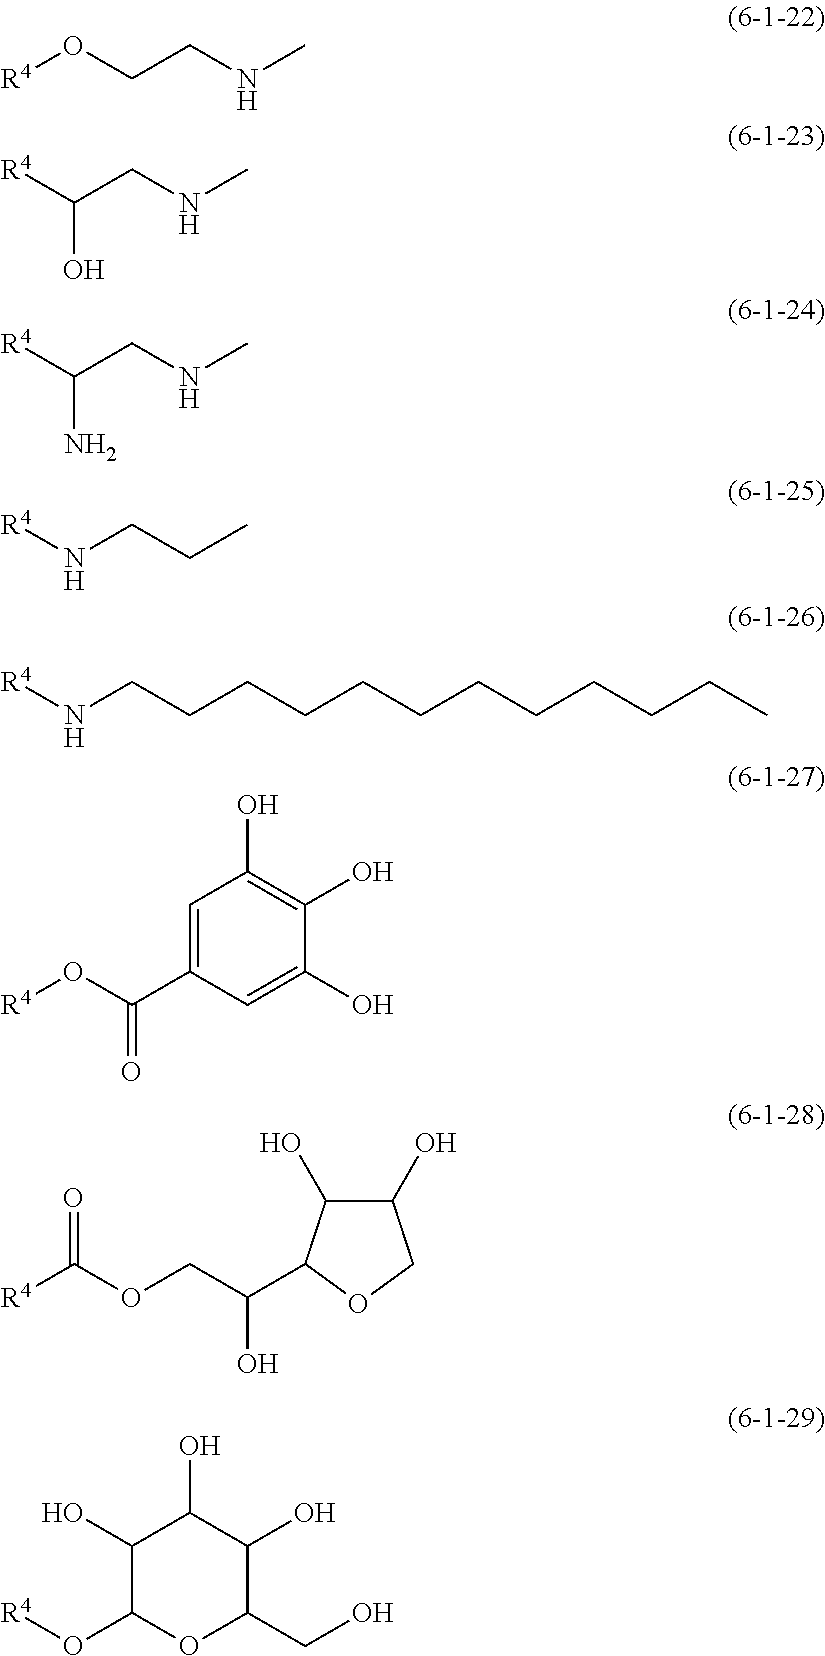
[R4]OCCNC.[R4]C(CNC)O.[R4]C(CNC)N.[R4]NCCC.[R4]NCCCCCCCCCCCC.C1=C(C(O[R4])=O)C=C(O)C(O)=C1O.C(OC([R4])=O)C(C1C(O)C(O)CO1)O.C1(O)C(O[R4])OC(CO)C(O)C1O
